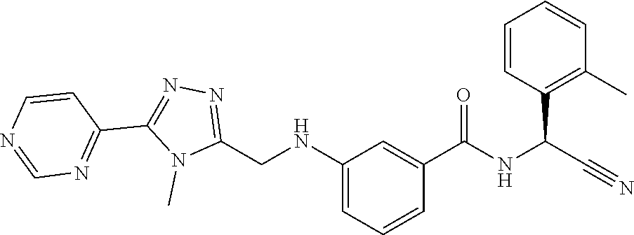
N1(C)C(CNC2=CC=CC(C(=O)NC(C#N)C3=C(C)C=CC=C3)=C2)=NN=C1C1=NC=NC=C1
